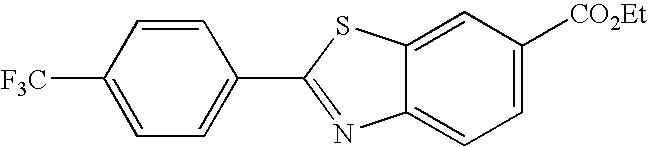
C1=C([CO2Et])C=C2C(=C1)N=C(C1=CC=C([F3C])C=C1)S2
